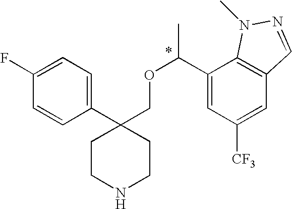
C1(C2(COC(C3=CC([CF3])=CC4=C3N(C)N=C4)C)CCNCC2)=CC=C(F)C=C1
